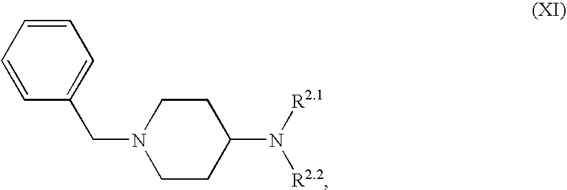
N1(CC2=CC=CC=C2)CCC(N([R2.1])[R2.2])CC1
